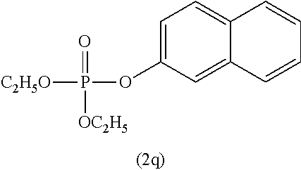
C1=C(OP([C2H5O])([OC2H5])=O)C=C2C(=C1)C=CC=C2
